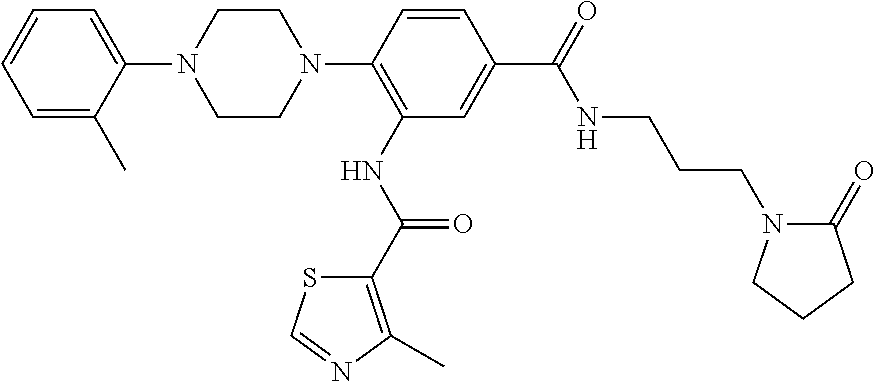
C1=CC=C(C)C(N2CCN(C3=C(NC(=O)C4=C(C)N=CS4)C=C(C(NCCCN4C(=O)CCC4)=O)C=C3)CC2)=C1
